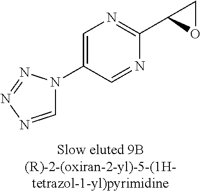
C1=NN=NN1C1=CN=C(C2OC2)N=C1
